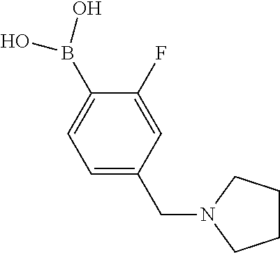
C1(B(O)O)=CC=C(CN2CCCC2)C=C1F
